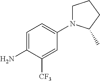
C1=C(N)C([CF3])=CC(N2CCCC2C)=C1
